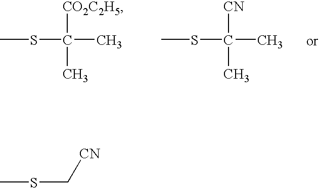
CSC(C)([CO2C2H5])C.CSC(C)(C)[CN].CSC[CN]
